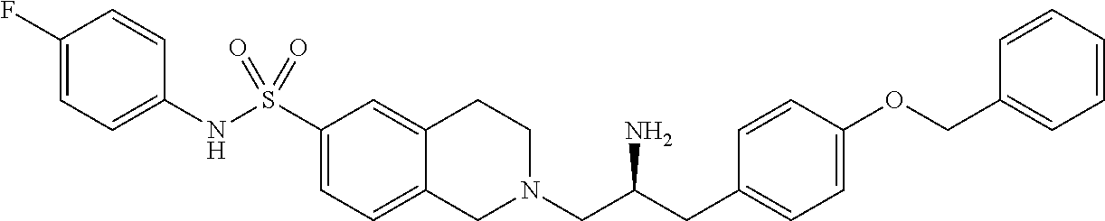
C1(F)=CC=C(NS(C2=CC=C3C(=C2)CCN(CC(CC2=CC=C(OCC4=CC=CC=C4)C=C2)N)C3)(=O)=O)C=C1
